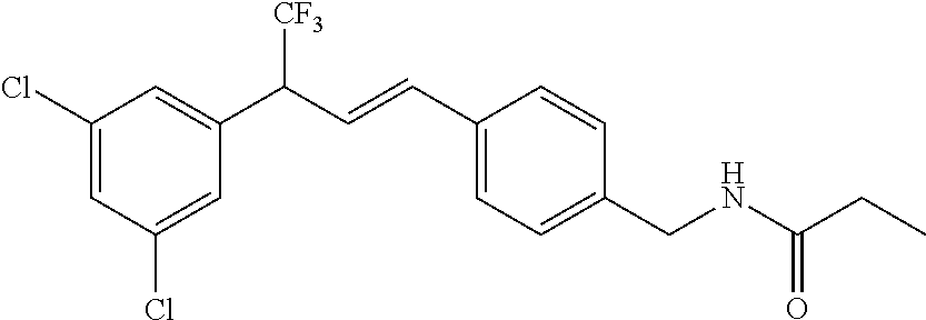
C1(Cl)=CC(Cl)=CC(C([CF3])C=CC2=CC=C(CNC(CC)=O)C=C2)=C1
